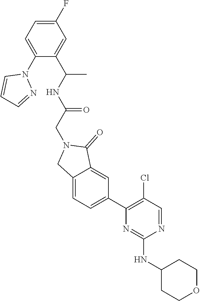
C1(F)=CC=C(N2C=CC=N2)C(C(NC(=O)CN2CC3=CC=C(C4=C(Cl)C=NC(NC5CCOCC5)=N4)C=C3C2=O)C)=C1
